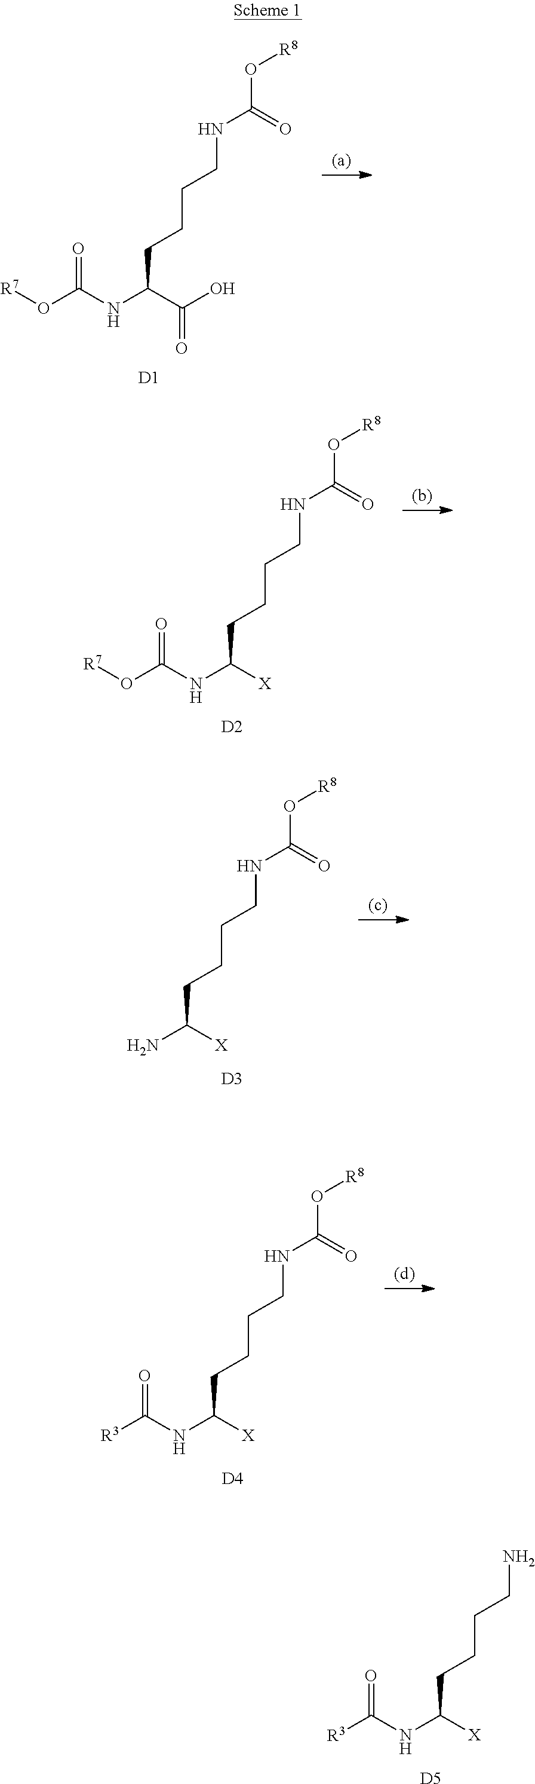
O=C(NC([X])CCCCN)[R3].[D5].O=C(NC(C(O)=O)CCCCNC(O[R8])=O)O[R7].[D1].O=C(NC([X])CCCCNC(O[R8])=O)O[R7].[D2].[D3].NC([X])CCCCNC(O[R8])=O.O=C(NC([X])CCCCNC(O[R8])=O)[R3].[D4]
